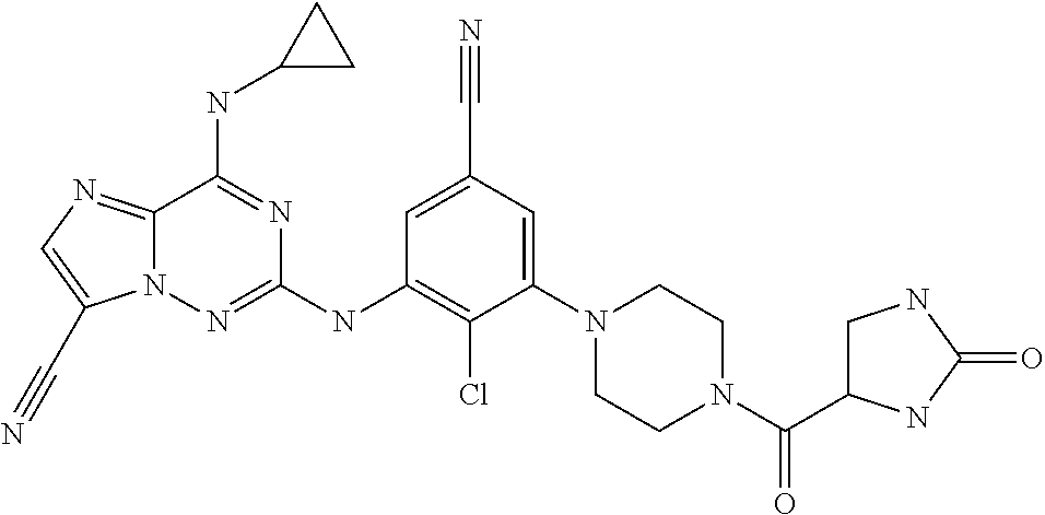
C1=C(C#N)C=C(N2CCN(C(=O)C3CNC(=O)N3)CC2)C(Cl)=C1NC1=NN2C(=NC=C2C#N)C(NC2CC2)=N1
